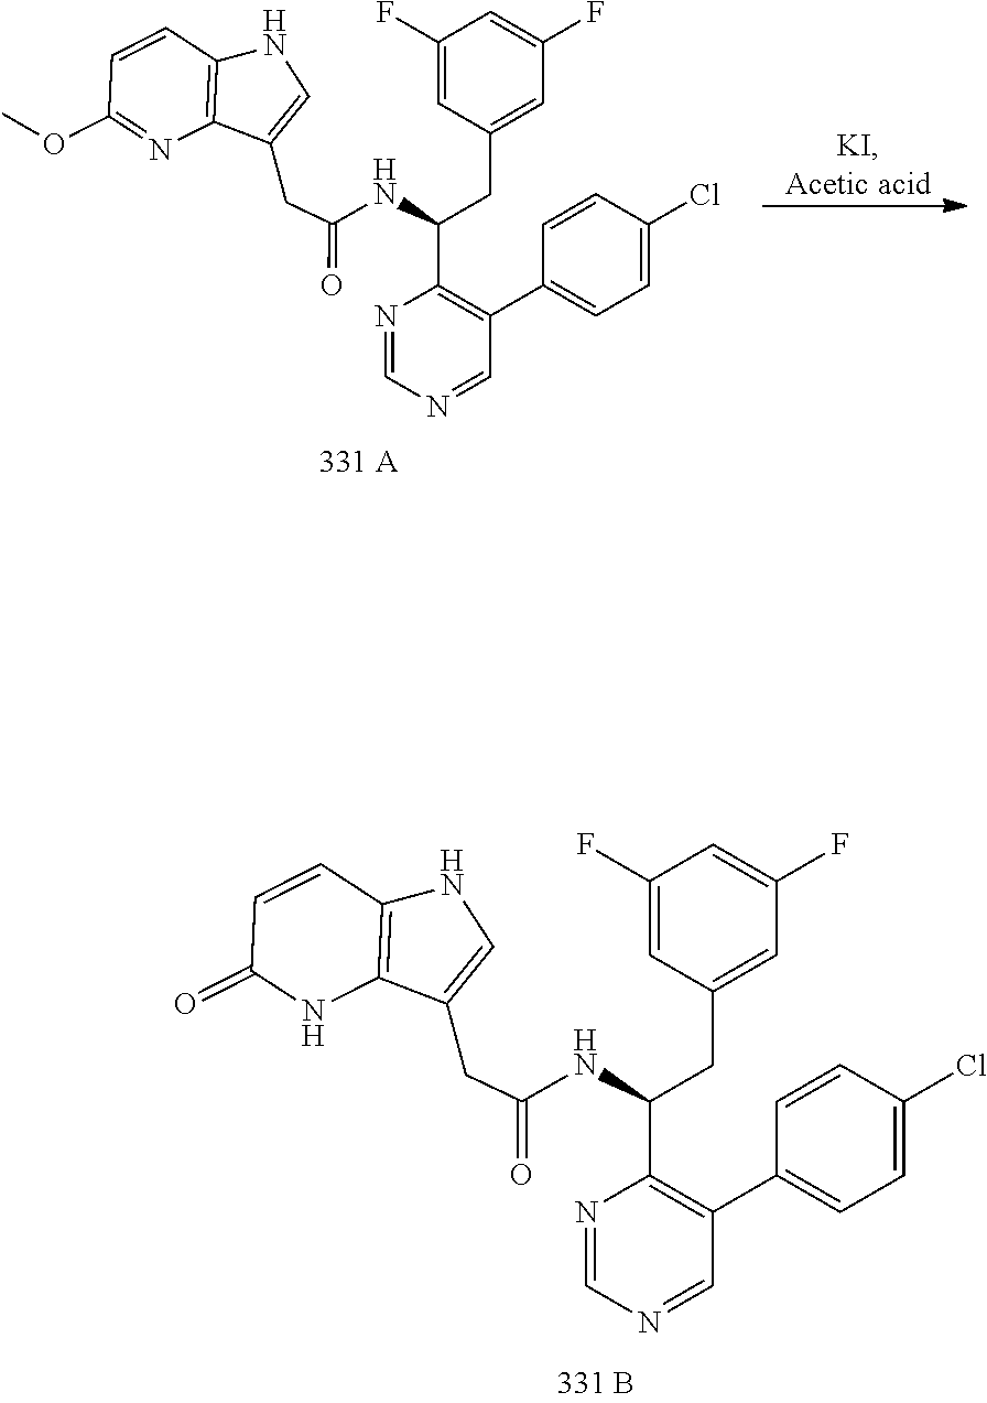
C1=CC(=O)NC2=C1NC=C2CC(=O)NC(C1=C(C2=CC=C(Cl)C=C2)C=NC=N1)CC1=CC(F)=CC(F)=C1.C1=CC(OC)=NC2=C1NC=C2CC(=O)NC(C1=C(C2=CC=C(Cl)C=C2)C=NC=N1)CC1=CC(F)=CC(F)=C1
